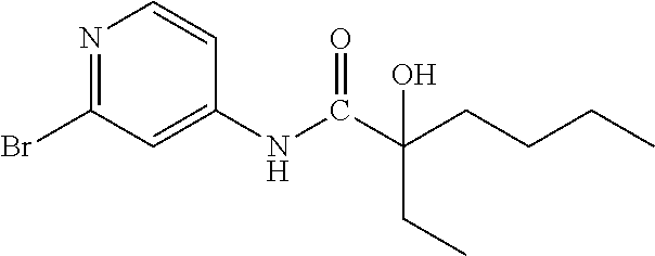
N1=C(Br)C=C(NC(C(CCCC)(CC)O)=O)C=C1
